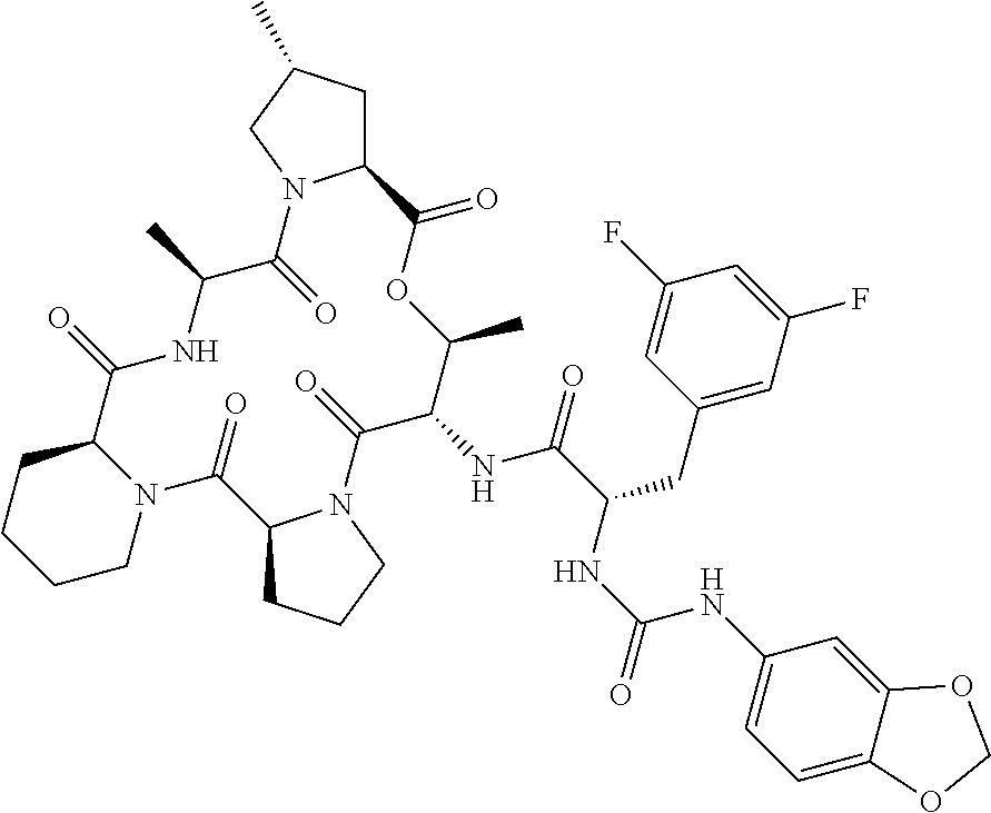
N12C(CCCC1)C(=O)NC(C)C(=O)N1C(CC(C)C1)C(=O)OC(C)C(NC(C(NC(NC1=CC=C3C(=C1)OCO3)=O)CC1=CC(F)=CC(F)=C1)=O)C(=O)N1C(C2=O)CCC1
